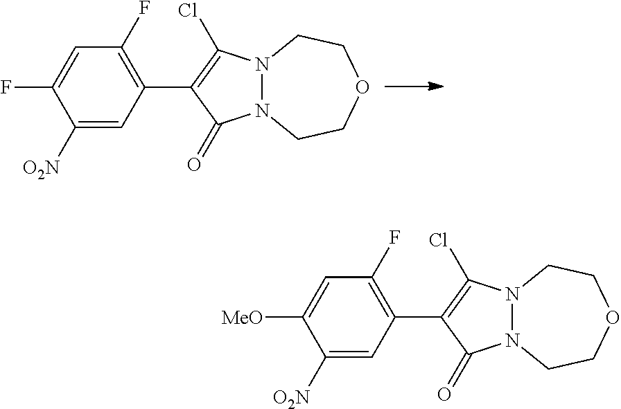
C1([O2N])=CC(C2=C(Cl)N3N(C2=O)CCOCC3)=C(F)C=C1F.C1([O2N])=CC(C2=C(Cl)N3N(C2=O)CCOCC3)=C(F)C=C1[MeO]
